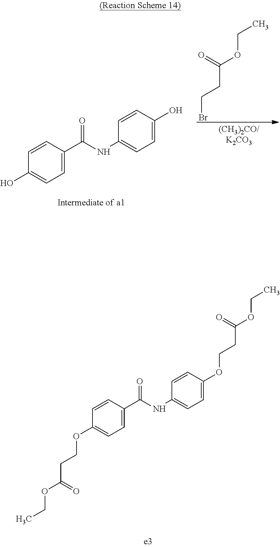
C1=CC(C(NC2=CC=C(O)C=C2)=O)=CC=C1O.C(CC(OCC)=O)Br.C1=CC(C(NC2=CC=C(OCCC(=O)OCC)C=C2)=O)=CC=C1OCCC(=O)OCC
